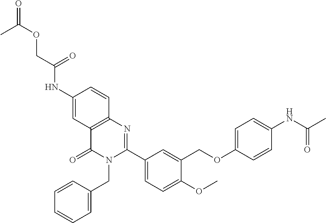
C1(NC(COC(C)=O)=O)=CC2=C(C=C1)N=C(C1=CC=C(OC)C(COC3=CC=C(NC(C)=O)C=C3)=C1)N(CC1=CC=CC=C1)C2=O
